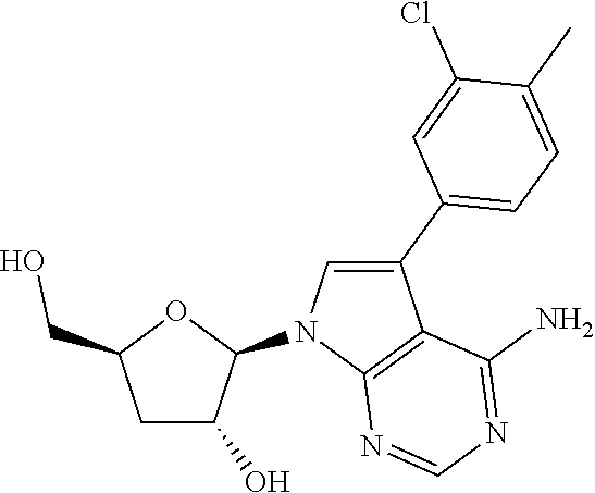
C1C(O)C(N2C3=C(C(C4=CC=C(C)C(Cl)=C4)=C2)C(N)=NC=N3)OC1CO
